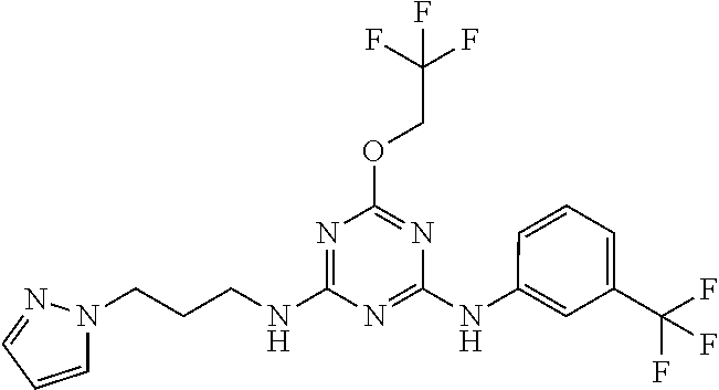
O(C1=NC(NC2=CC(C(F)(F)F)=CC=C2)=NC(NCCCN2C=CC=N2)=N1)CC(F)(F)F
